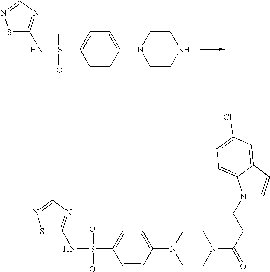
N(S(=O)(=O)C1=CC=C(N2CCNCC2)C=C1)C1=NC=NS1.N(S(=O)(=O)C1=CC=C(N2CCN(C(CCN3C=CC4=CC(Cl)=CC=C34)=O)CC2)C=C1)C1=NC=NS1
